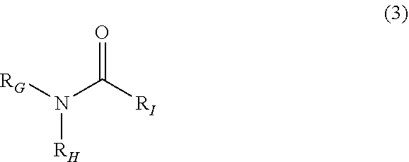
[RG]N(C([RI])=O)[RH]
